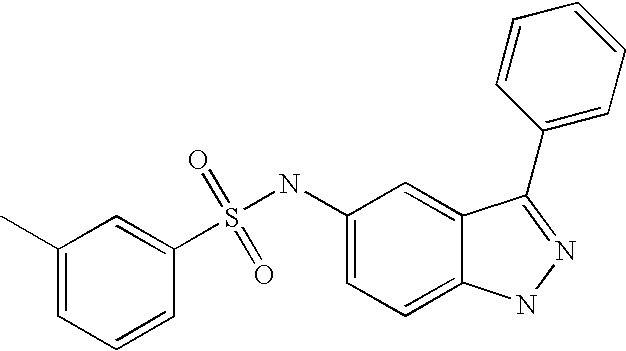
S(=O)(=O)(NC1=CC=C2C(=C1)C(C1=CC=CC=C1)=NN2)C1=CC(C)=CC=C1
